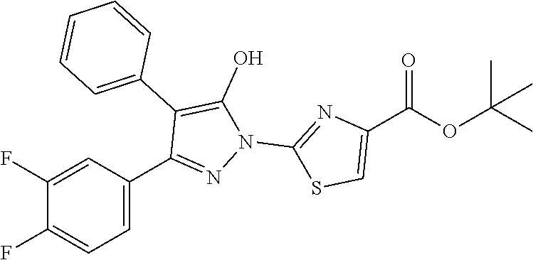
C1(F)=CC(C2=NN(C3=NC(C(OC(C)(C)C)=O)=CS3)C(O)=C2C2=CC=CC=C2)=CC=C1F
